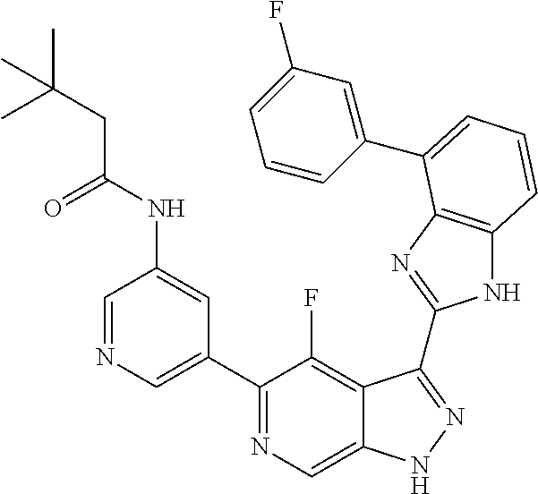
C1=NC=C(C2=NC=C3C(=C2F)C(C2=NC4=C(N2)C=CC=C4C2=CC(F)=CC=C2)=NN3)C=C1NC(CC(C)(C)C)=O
